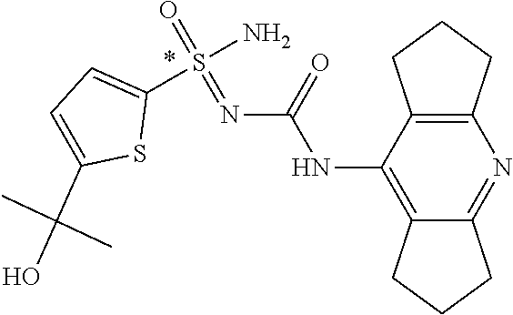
C12=C(NC(=O)N=S(=O)(N)C3=CC=C(C(C)(O)C)S3)C3=C(CCC3)N=C1CCC2
